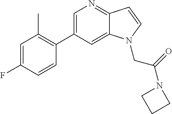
C1=C(C2=C(C)C=C(F)C=C2)C=C2C(=N1)C=CN2CC(N1CCC1)=O
